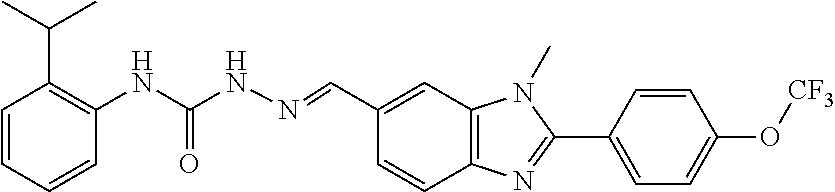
C1=CC(C2=NC3=C(N2C)C=C(C=NNC(NC2=C(C(C)C)C=CC=C2)=O)C=C3)=CC=C1O[CF3]
